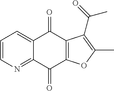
C1=CN=C2C(=C1)C(=O)C1=C(C2=O)OC(C)=C1C(=O)C
